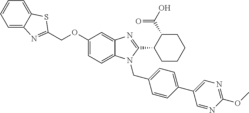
C1(OCC2=NC3=CC=CC=C3S2)=CC=C2C(=C1)N=C(C1CCCCC1C(O)=O)N2CC1=CC=C(C2=CN=C(OC)N=C2)C=C1
